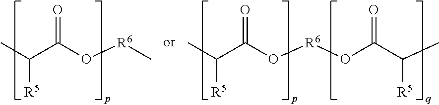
O=C(O[R6]C)C(C)[R5].O=C(O[R6]OC(C(C)[R5])=O)C(C)[R5]
